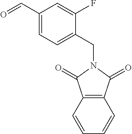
C1(C=O)=CC=C(CN2C(=O)C3=C(C2=O)C=CC=C3)C(F)=C1
